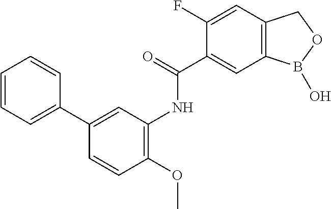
C1(F)=CC2=C(C=C1C(=O)NC1=C(OC)C=CC(C3=CC=CC=C3)=C1)B(O)OC2
